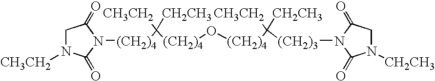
[(CH2)4](O[(CH2)4]C([CH3CH2])([CH2CH3])[(CH2)3]N1C(=O)CN([CH2CH3])C1=O)C([CH3CH2])([CH2CH3])[(CH2)4]N1C(=O)N([CH3CH2])CC1=O
